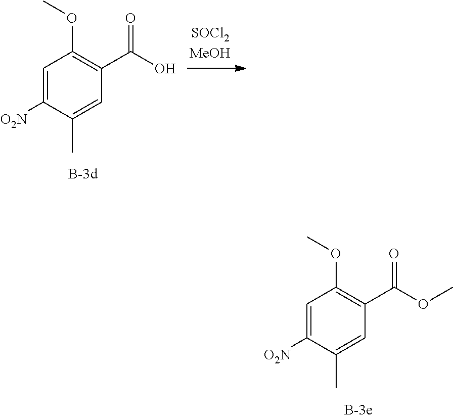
C1=C([O2N])C(C)=CC(C(O)=O)=C1OC.C1=C([O2N])C(C)=CC(C(OC)=O)=C1OC
